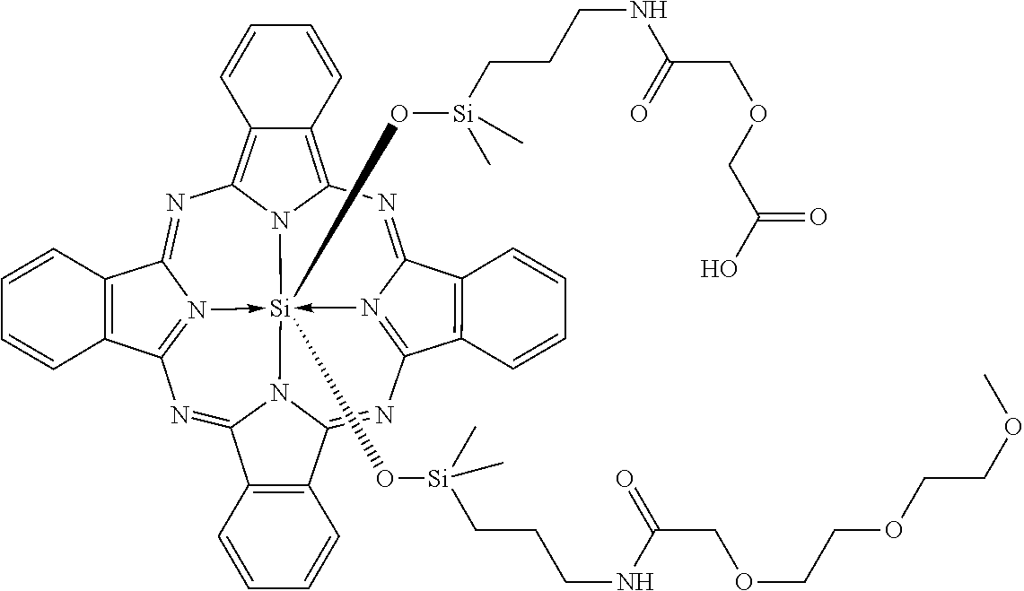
N1=C2N3->[Si]45(O[Si](CCCNC(COCCOCCOC)=O)(C)C)(O[Si](C)(CCCNC(=O)COCC(O)=O)C)-N6=C(N=C7N4C(=NC=3C3=C2C=CC=C3)C2=C7C=CC=C2)C2=C(C6=NC3=C4C(=C1N35)C=CC=C4)C=CC=C2
